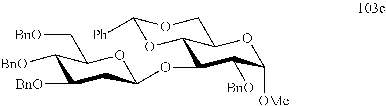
C1([BnO])C([BnO])CC(OC2C([BnO])C([OMe])OC3C2OC([Ph])OC3)OC1C[BnO]
